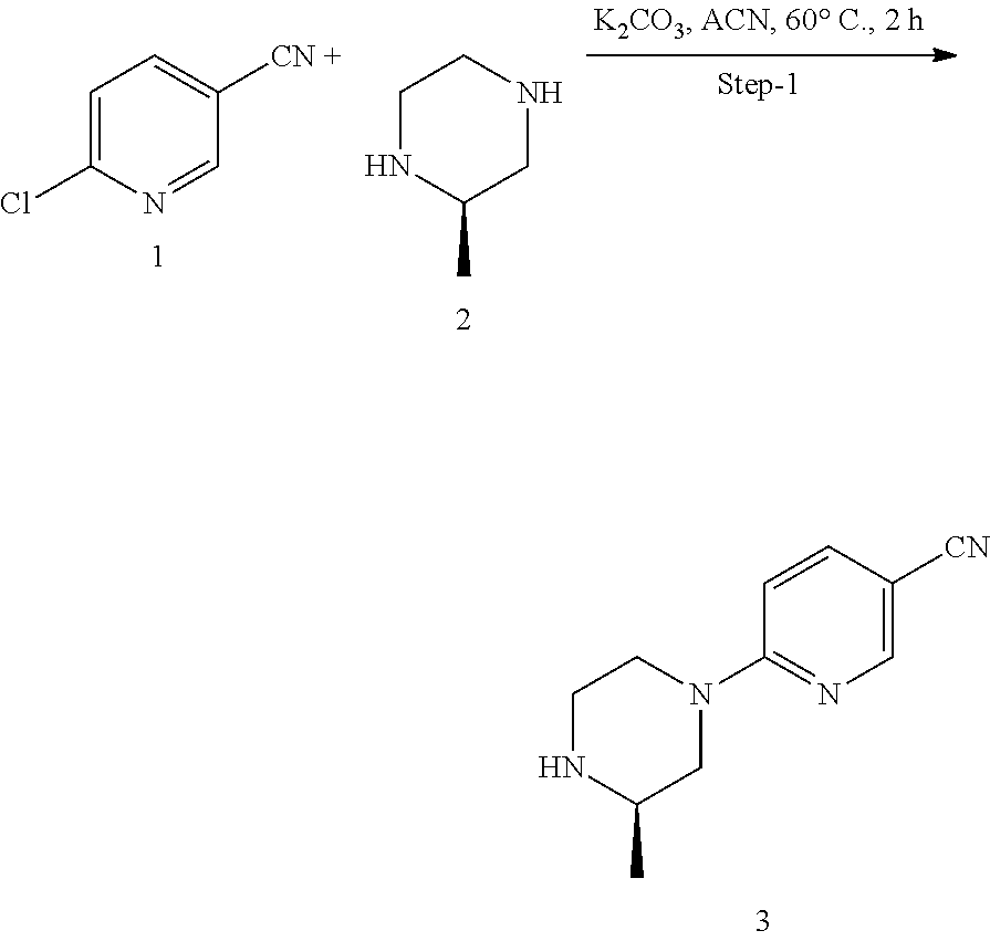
C1=C(Cl)N=CC([CN +])=C1.C1NC(C)CNC1.C1NC(C)CN(C2=NC=C([CN])C=C2)C1
